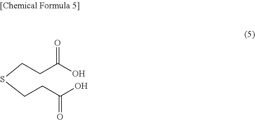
C(CC(O)=O)SCCC(O)=O
